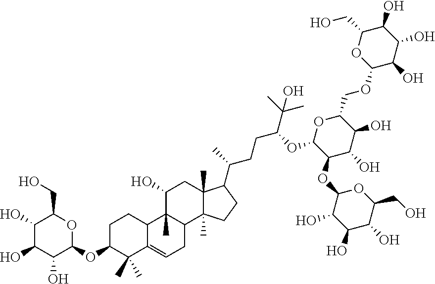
C1(O)C(O)C(O)C(OC2C(C)(C)C3=CCC4C(C)(C3CC2)C(O)CC2(C)C4(C)CCC2C(C)CCC(C(C)(C)O)OC2C(OC3C(O)C(O)C(O)C(CO)O3)C(O)C(O)C(COC3C(O)C(O)C(O)C(CO)O3)O2)OC1CO
